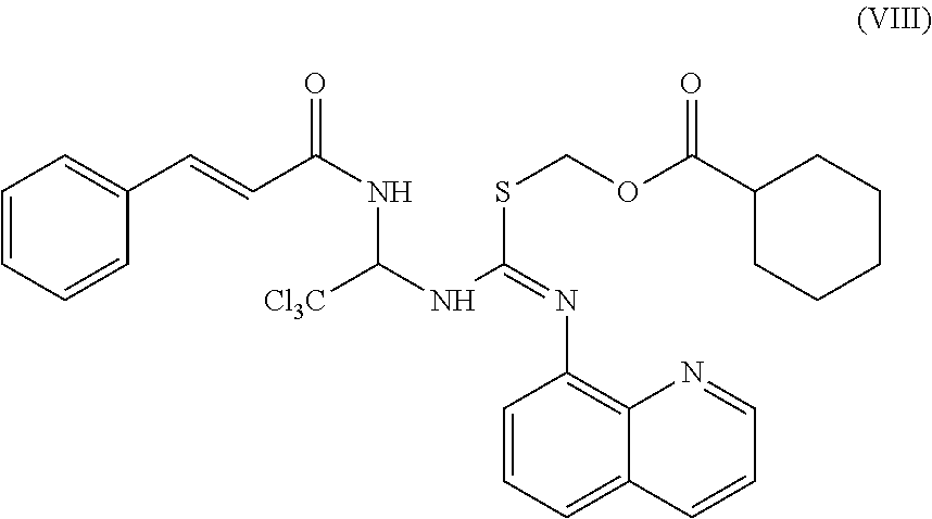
C1(N=C(NC(NC(C=CC2=CC=CC=C2)=O)[Cl3C])SCOC(C2CCCCC2)=O)=C2C(=CC=C1)C=CC=N2
